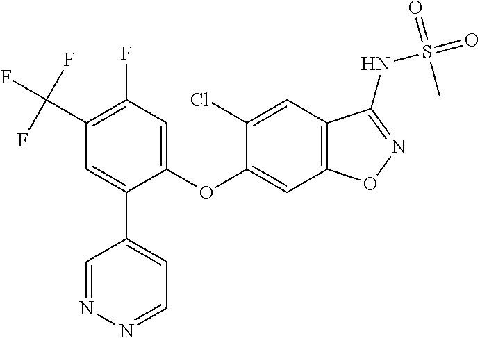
C1(C(F)(F)F)=C(F)C=C(OC2=CC3=C(C=C2Cl)C(NS(C)(=O)=O)=NO3)C(C2=CC=NN=C2)=C1
